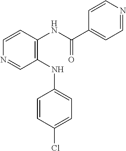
C1(NC2=CC=C(Cl)C=C2)=C(NC(C2=CC=NC=C2)=O)C=CN=C1
